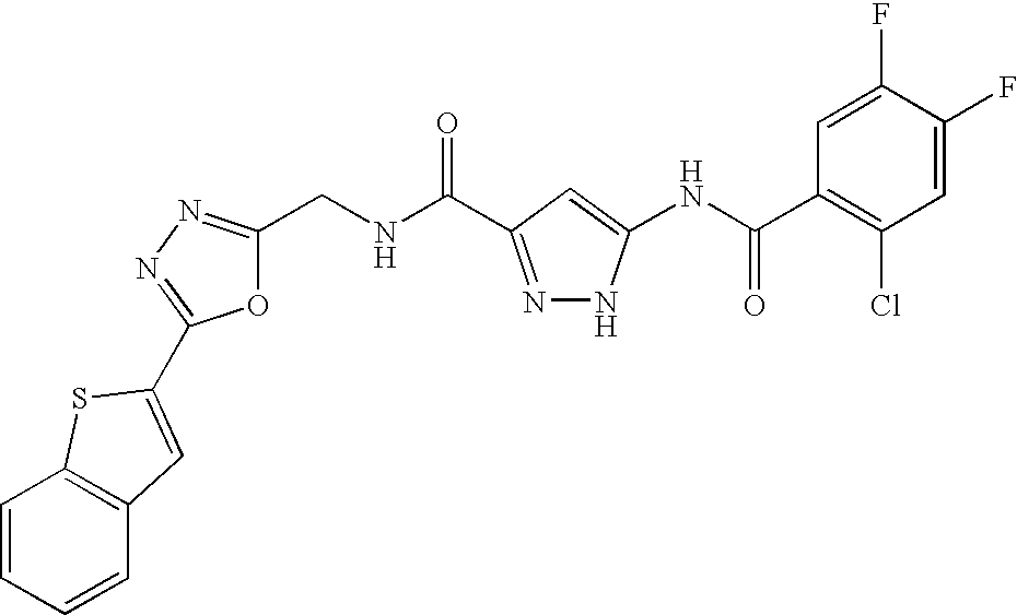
C1(CNC(=O)C2=NNC(NC(C3=C(Cl)C=C(F)C(F)=C3)=O)=C2)=NN=C(C2=CC3=C(C=CC=C3)S2)O1
